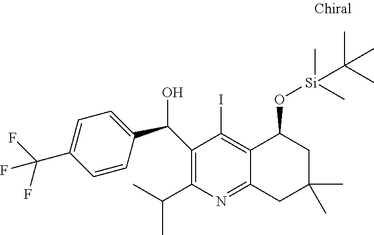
C(C1=C(C(C)C)N=C2C(=C1I)C(O[Si](C)(C)C(C)(C)C)CC(C)(C)C2)(O)C1=CC=C(C(F)(F)F)C=C1
